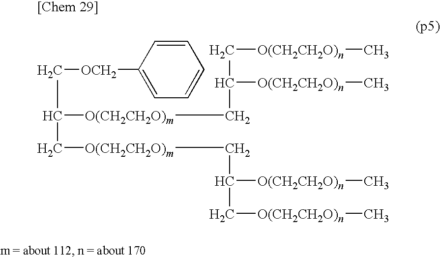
C1=CC([OCH2]CC(C[O(CH2CH2O)m]CC(C[O(CH2CH2O)n]C)[O(CH2CH2O)n]C)[O(CH2CH2O)m]CC(C[O(CH2CH2O)n]C)[O(CH2CH2O)n]C)=CC=C1
